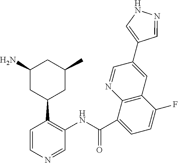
C1(N)CC(C2=C(NC(C3=CC=C(F)C4=C3N=CC(C3=CNN=C3)=C4)=O)C=NC=C2)CC(C)C1
